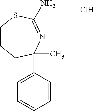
C1CCC(C)(C2=CC=CC=C2)N=C(N)S1.Cl
